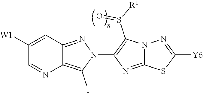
C1([W1])=CC2=NN(C3=C(S([R1])=O)N4C(=N3)SC([Y6])=N4)C(I)=C2N=C1
